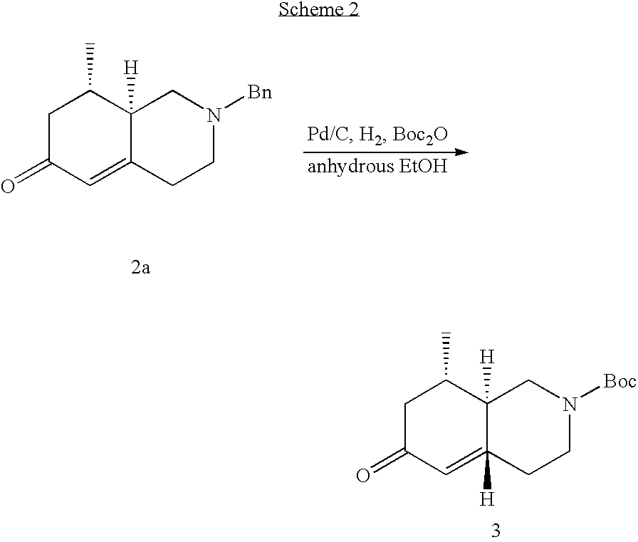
C1C(=O)C=C2C([H])(C1C)CN([Bn])CC2.C1C(=O)C=C2([H])C([H])(C1C)CN([Boc])CC2
